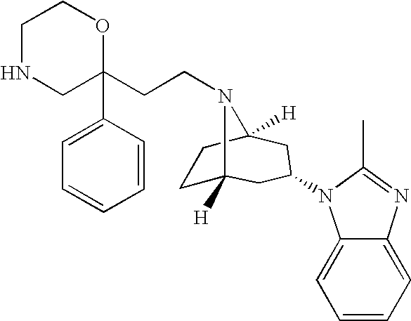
C1NCC(C2=CC=CC=C2)(CCN2C3([H])CCC2([H])CC(N2C4=CC=CC=C4N=C2C)C3)OC1
